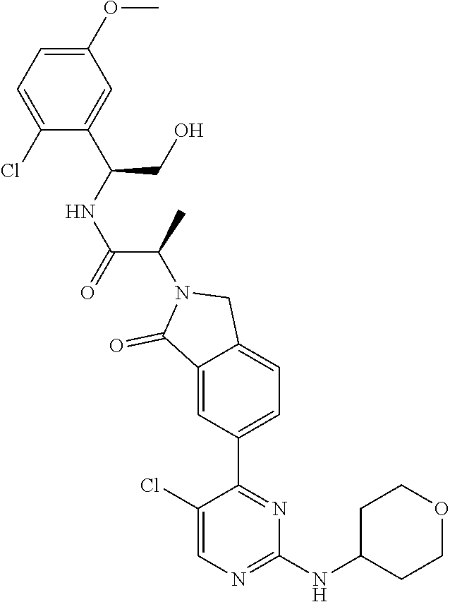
C1(NC2CCOCC2)=NC=C(Cl)C(C2=CC=C3C(=C2)C(=O)N(C(C(=O)NC(C2=CC(OC)=CC=C2Cl)CO)C)C3)=N1
